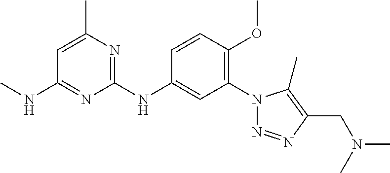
C1(N2N=NC(CN(C)C)=C2C)=C(OC)C=CC(NC2=NC(C)=CC(NC)=N2)=C1
